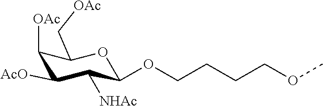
C1([OAc])C([AcO])C([NHAc])C(OCCCCOC)OC1C[OAc]
